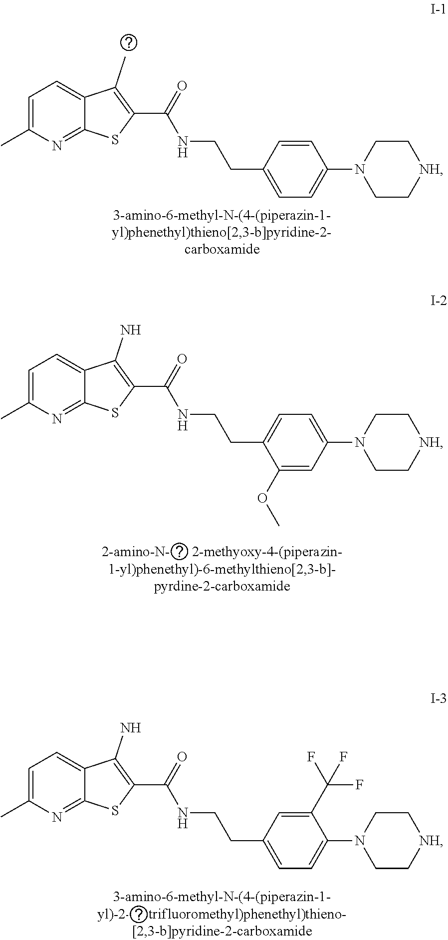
C1=C(C)N=C2C(=C1)C(C)=C(C(=O)NCCC1=CC=C(N3CC[NH]CC3)C=C1)S2.C1=C(C)N=C2C(=C1)C(N)=C(C(=O)NCCC1=CC=C(N3CC[NH]CC3)C=C1OC)S2.C1=C(C)N=C2C(=C1)C(N)=C(C(=O)NCCC1=CC=C(N3CC[NH]CC3)C(C(F)(F)F)=C1)S2
